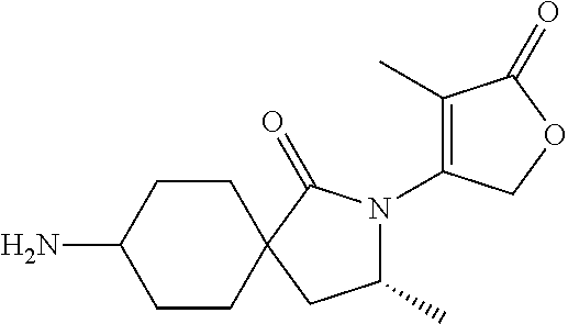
C1(C)N(C2=C(C)C(=O)OC2)C(=O)C2(C1)CCC(N)CC2
